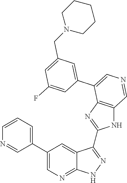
C1=CC=C(C2=CN=C3C(=C2)C(C2=NC4=C(N2)C=NC=C4C2=CC(CN4CCCCC4)=CC(F)=C2)=NN3)C=N1
